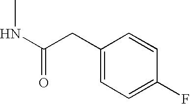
C1(CC(NC)=O)=CC=C(F)C=C1
